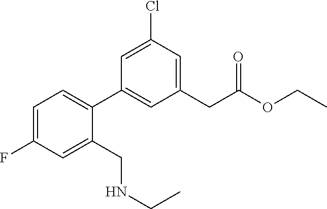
C1(C2=CC=C(F)C=C2CNCC)=CC(CC(OCC)=O)=CC(Cl)=C1
